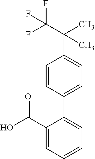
OC(C1=CC=CC=C1C1=CC=C(C(C(F)(F)F)(C)C)C=C1)=O
